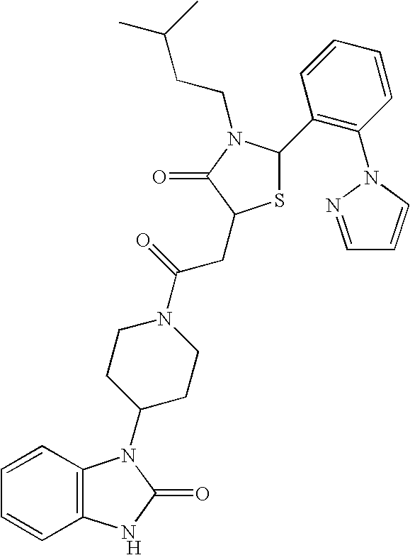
[H].C12=C(C=CC=C1)N(C1CCN(C(=O)CC3SC(C4=C(N5N=CC=C5)C=CC=C4)N(CCC(C)C)C3=O)CC1)C(=O)N2
